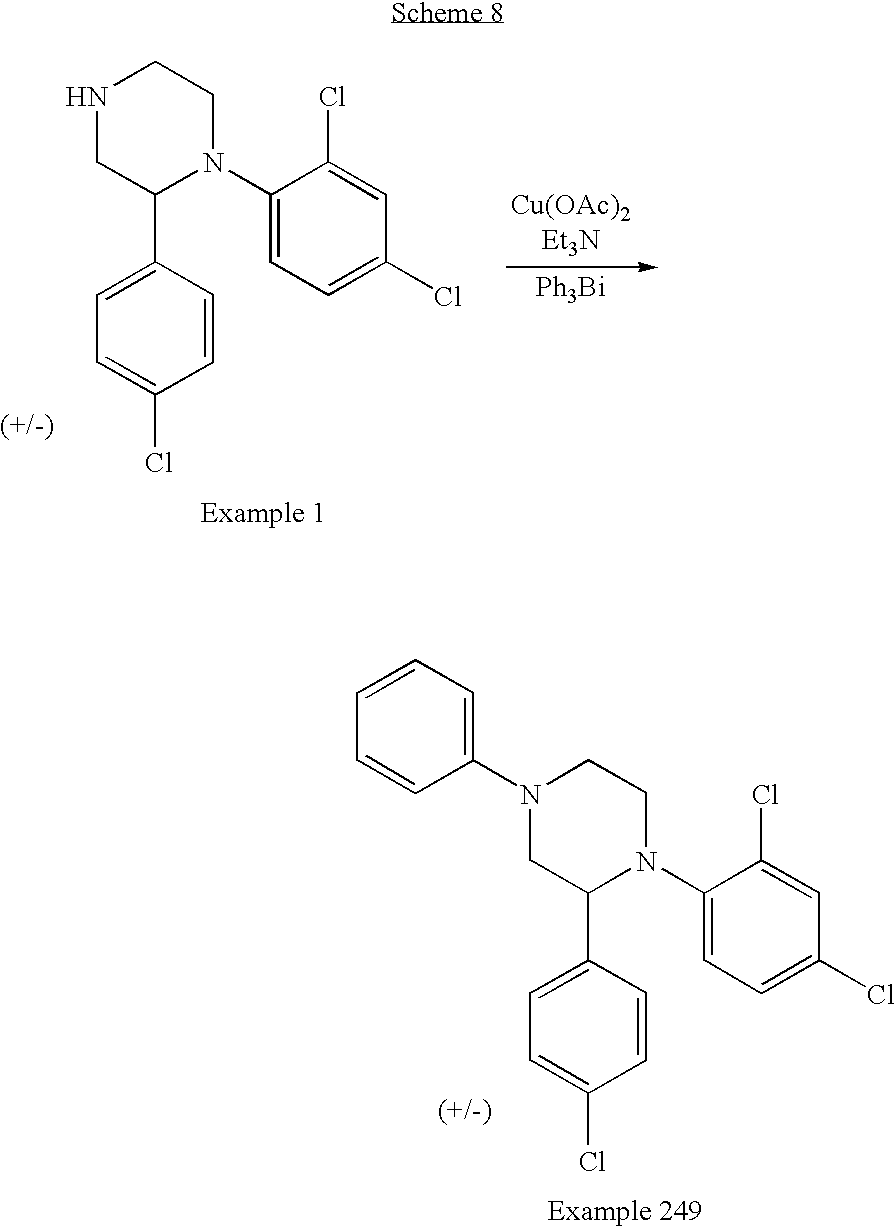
N1CC(C2=CC=C(Cl)C=C2)N(C2=CC=C(Cl)C=C2Cl)CC1.[Ph3Bi].N1(C2=CC=CC=C2)CC(C2=CC=C(Cl)C=C2)N(C2=CC=C(Cl)C=C2Cl)CC1
